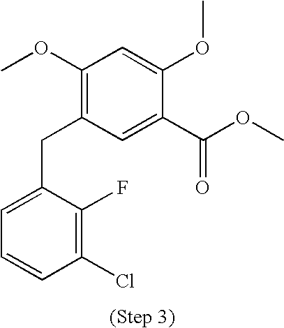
C1(OC)=C(CC2=CC=CC(Cl)=C2F)C=C(C(OC)=O)C(OC)=C1
